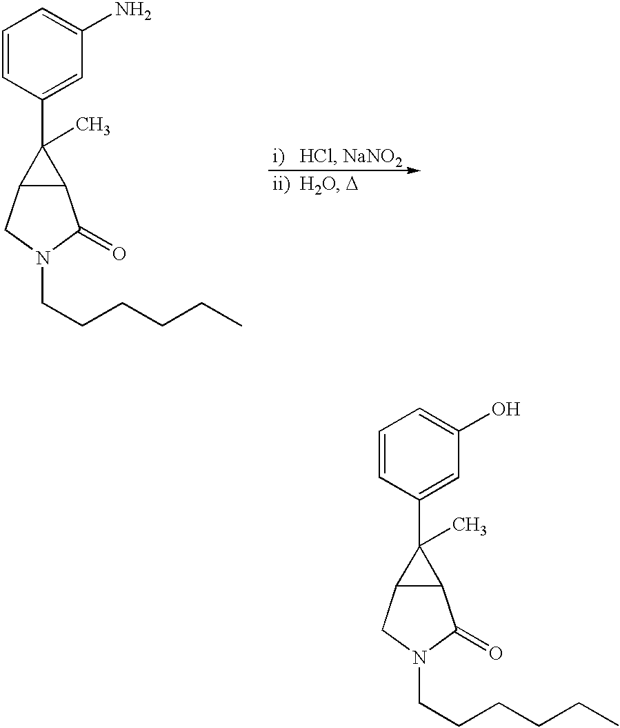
C1=CC(C2(C)C3C2C(=O)N(CCCCCC)C3)=CC(N)=C1.C1=CC(C2(C)C3C2C(=O)N(CCCCCC)C3)=CC(O)=C1
